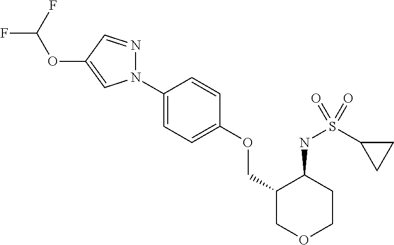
N1(C2=CC=C(OCC3COCCC3NS(C3CC3)(=O)=O)C=C2)N=CC(OC(F)F)=C1
